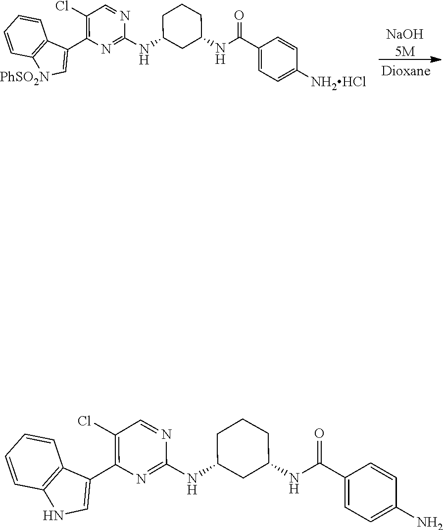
[NaOH5M].C1=CC=CC2=C1C(C1=C(Cl)C=NC(NC3CC(NC(C4=CC=C([NH2HCl])C=C4)=O)CCC3)=N1)=C[PhSO2N]2.C1=CC=CC2=C1C(C1=C(Cl)C=NC(NC3CC(NC(C4=CC=C(N)C=C4)=O)CCC3)=N1)=CN2
